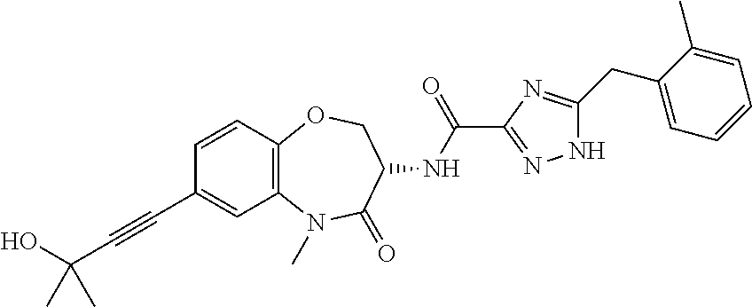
OC(C#CC1=CC2=C(C=C1)OCC(NC(C1=NNC(CC3=CC=CC=C3C)=N1)=O)C(=O)N2C)(C)C
